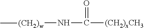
N(C(=O)[(CH2)xCH3])[(CH2)w]C
